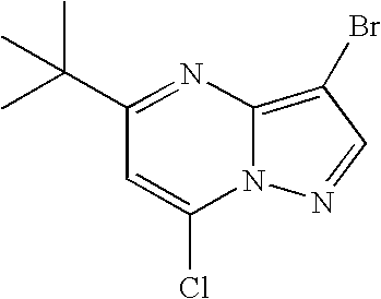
C(C1=NC2=C(Br)C=NN2C(Cl)=C1)(C)(C)C
